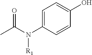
CC(=O)N(C1=CC=C(O)C=C1)[R1]
